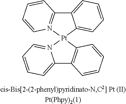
C12=CC=CC=C1[Pt]1(N3=C2C=CC=C3)N2=CC=CC=C2C2=C1C=CC=C2
